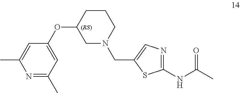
N1=C(C)C=C(OC2CN(CC3=CN=C(NC(=O)C)S3)CCC2)C=C1C
